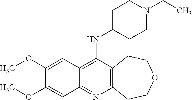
C12=C(C(NC3CCN(CC)CC3)=C3C(=N1)C=C(OC)C(OC)=C3)CCOCC2
